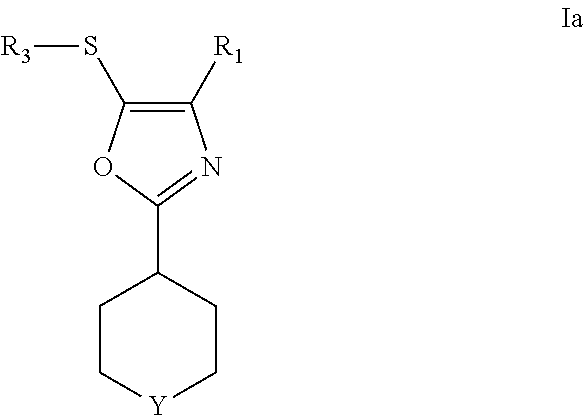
C1C[Y]CCC1C1=NC([R1])=C(S[R3])O1
